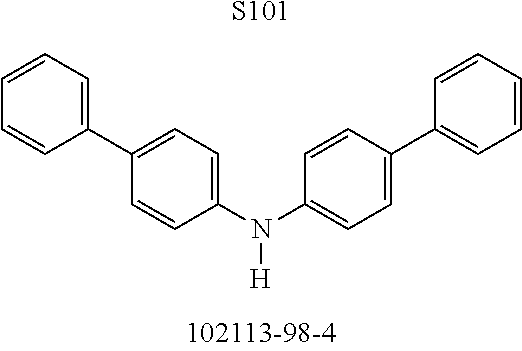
C1(N(C2=CC=C(C3=CC=CC=C3)C=C2)[H])=CC=C(C2=CC=CC=C2)C=C1.[S101]
